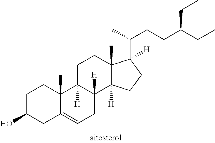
C1C(O)CC2=CCC3([H])C([H])(C2(C)C1)CCC1(C)C3([H])CCC1([H])C(C)CCC(C(C)C)CC
